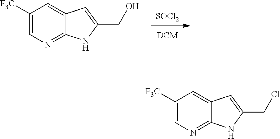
[SOCl2].C1([F3C])=CN=C2C(=C1)C=C(CO)N2.C1([F3C])=CN=C2C(=C1)C=C(CCl)N2
